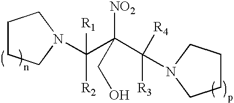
C(C(C([R3])([R4])N1CCCC1)([NO2])CO)(N1CCCC1)([R1])[R2]
